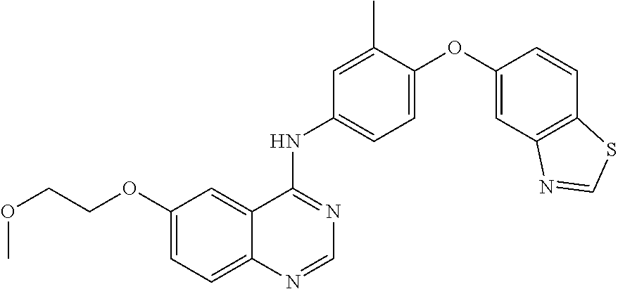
C12=CC=C(OCCOC)C=C1C(NC1=CC=C(OC3=CC4=C(C=C3)SC=N4)C(C)=C1)=NC=N2
